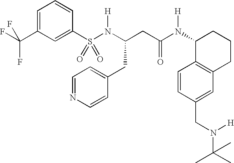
S(N(C(CC(N(C1C2=C(CCC1)C=C(CN(C(C)(C)C)[H])C=C2)[H])=O)CC1=CC=NC=C1)[H])(=O)(=O)C1=CC(C(F)(F)F)=CC=C1
